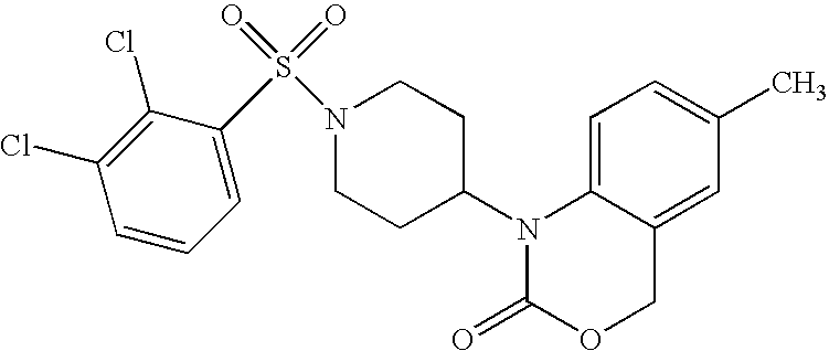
C1=C2C(=CC(C)=C1)COC(=O)N2C1CCN(S(=O)(=O)C2=CC=CC(Cl)=C2Cl)CC1
